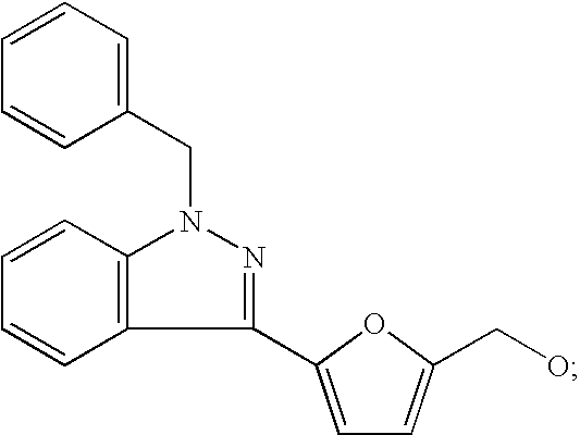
C1(CN2C3=C(C(C4=CC=C(CO)O4)=N2)C=CC=C3)=CC=CC=C1
